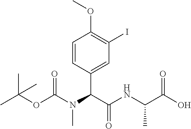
O(C(N(C)C(C(=O)NC(C)C(O)=O)C1=CC(I)=C(OC)C=C1)=O)C(C)(C)C
